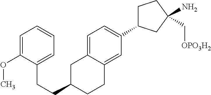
C1(CCC2CC3=CC=C(C4CCC(C[OPO3H2])(N)C4)C=C3CC2)=CC=CC=C1OC
